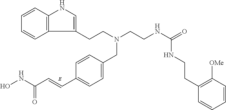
C1=CC2=C(C=C1)C(CCN(CCNC(NCCC1=C([OMe])C=CC=C1)=O)CC1=CC=C(C=CC(NO)=O)C=C1)=CN2
